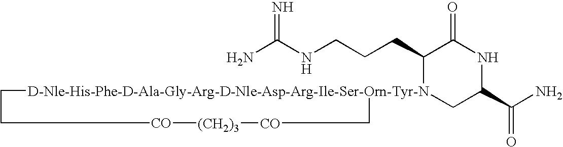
NC(NCCCC1[D-Nle-His-Phe-D-Ala-Gly-Arg-D-Nle-Asp-Arg-Ile-Ser-Orn-Tyr-N]2(CC(C(N)=O)NC1=O)CC[CO][(CH2)3][CO]C2)=N
